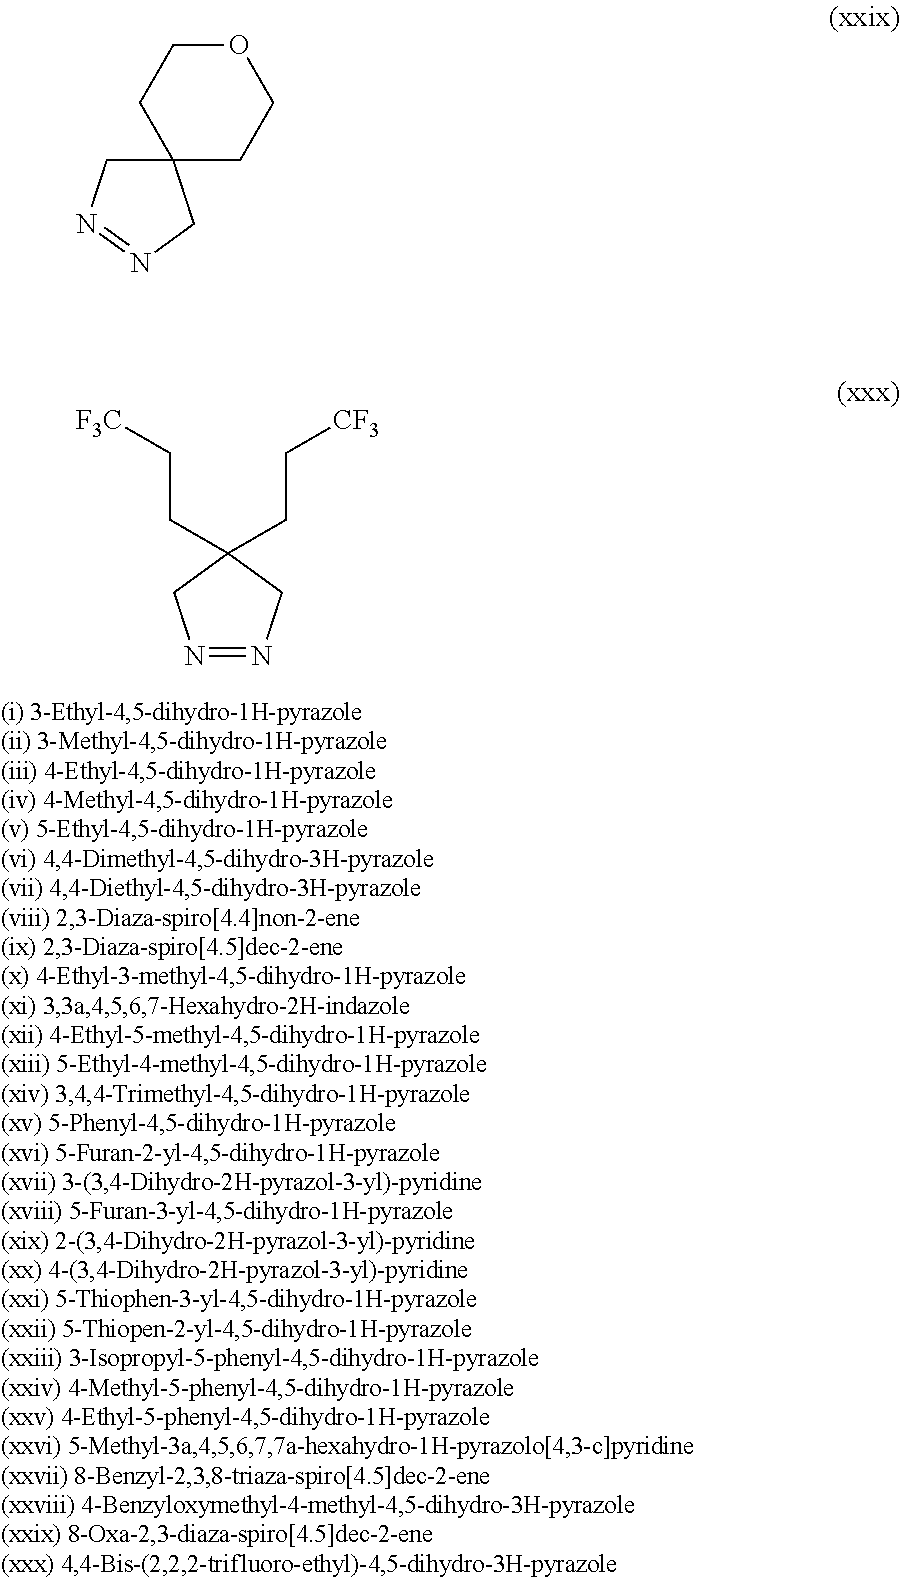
C12(CN=NC1)CCOCC2.N1=NCC(CC[CF3])(CC[F3C])C1
